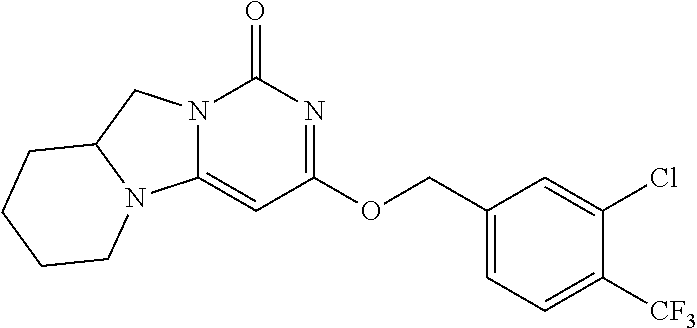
N12C(CN3C1=CC(OCC1=CC=C([CF3])C(Cl)=C1)=NC3=O)CCCC2
